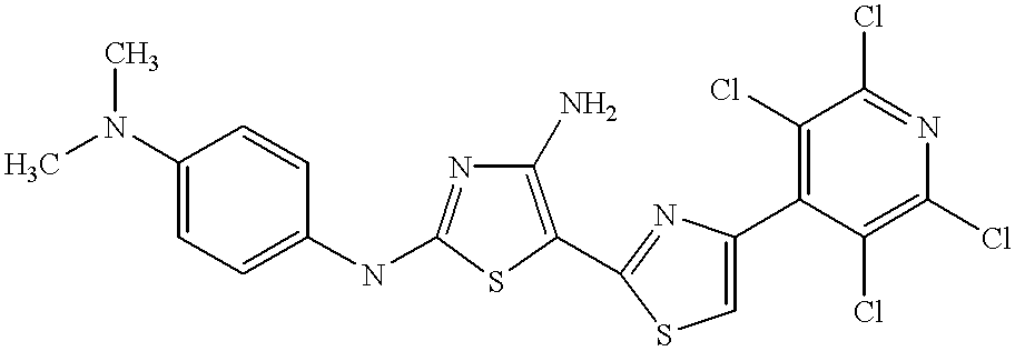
C1(N)=C(C2=NC(C3=C(Cl)C(Cl)=NC(Cl)=C3Cl)=CS2)SC(NC2=CC=C(N(C)C)C=C2)=N1
